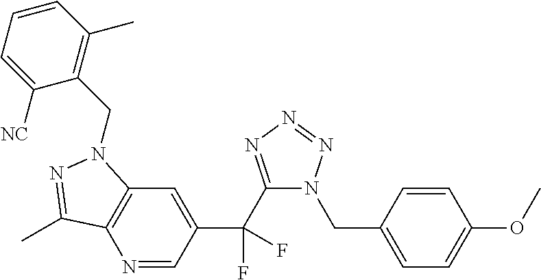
N1=CC(C(C2=NN=NN2CC2=CC=C(OC)C=C2)(F)F)=CC2=C1C(C)=NN2CC1=C(C)C=CC=C1[NC]
